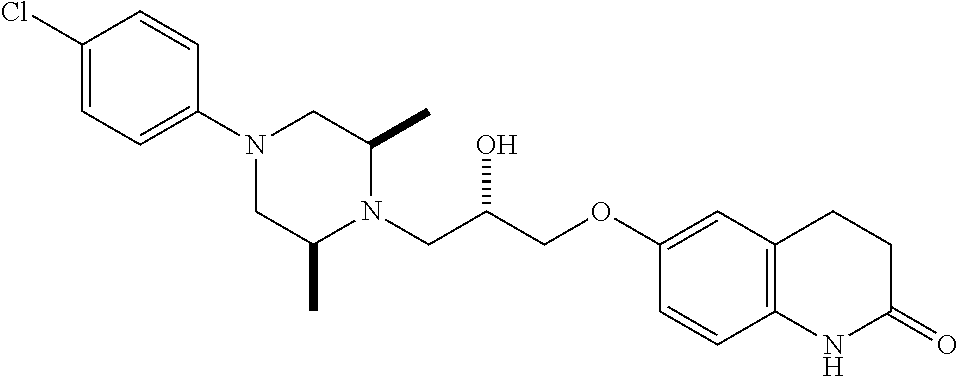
C1(Cl)=CC=C(N2CC(C)N(CC(COC3=CC4=C(C=C3)NC(=O)CC4)O)C(C)C2)C=C1
